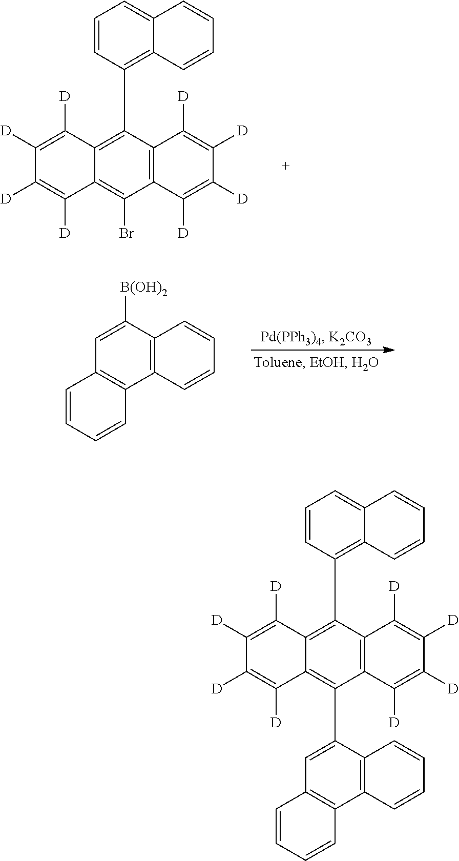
C1([D])=C([D])C([D])=C([D])C2=C(Br)C3=C(C(C4=C5C(=CC=C4)C=CC=C5)=C12)C([D])=C([D])C([D])=C3[D].C1=C([B(OH)2])C2=C(C3=C1C=CC=C3)C=CC=C2.C1([D])=C([D])C([D])=C([D])C2=C(C3=CC4=C(C5=C3C=CC=C5)C=CC=C4)C3=C(C(C4=C5C(=CC=C4)C=CC=C5)=C12)C([D])=C([D])C([D])=C3[D]
